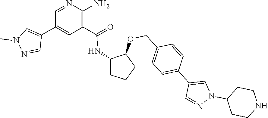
C1=NC(N)=C(C(NC2CCCC2OCC2=CC=C(C3=CN(C4CCNCC4)N=C3)C=C2)=O)C=C1C1=CN(C)N=C1
